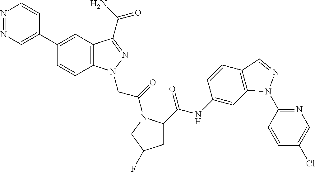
N1=NC=C(C2=CC3=C(C=C2)N(CC(=O)N2C(C(=O)NC4=CC5=C(C=C4)C=NN5C4=NC=C(Cl)C=C4)CC(F)C2)N=C3C(N)=O)C=C1
